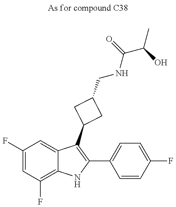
C1(F)=CC(F)=C2C(=C1)C(C1CC(CNC(C(O)C)=O)C1)=C(C1=CC=C(F)C=C1)N2
